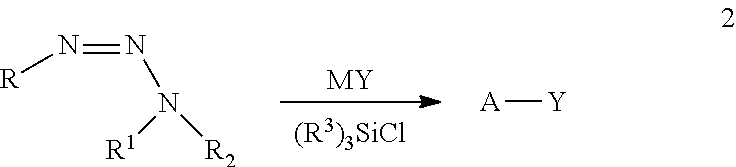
[MY].[(R3)3SiCl].N(=NN([R1])[R2])[R].[A][Y]
